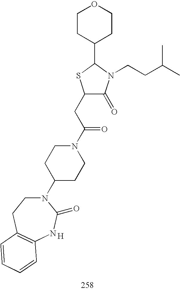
C1(CC(N2CCC(N3CCC4=C(NC3=O)C=CC=C4)CC2)=O)C(=O)N(CCC(C)C)C(C2CCOCC2)S1.[H]
